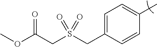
C1=C(CS(CC(OC)=O)(=O)=O)C=CC(C)=C1
